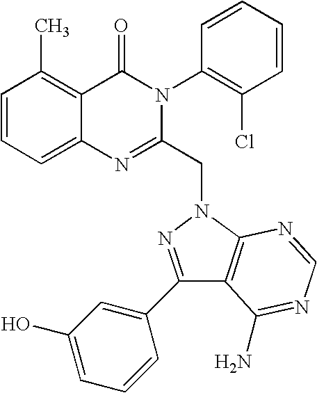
C1=CC=C2C(=C1C)C(=O)N(C1=C(Cl)C=CC=C1)C(CN1N=C(C3=CC(O)=CC=C3)C3=C1N=CN=C3N)=N2
